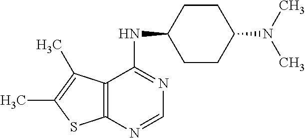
C12=C(N=CN=C1NC1CCC(N(C)C)CC1)SC(C)=C2C
